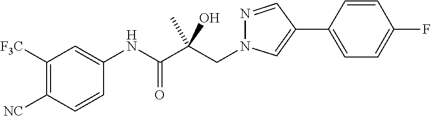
C1=CC([NC])=C([F3C])C=C1NC(C(CN1N=CC(C2=CC=C(F)C=C2)=C1)(O)C)=O
